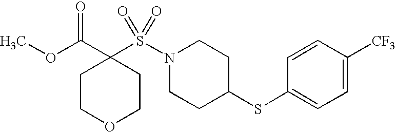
S(N1CCC(SC2=CC=C([CF3])C=C2)CC1)(C1(C(OC)=O)CCOCC1)(=O)=O
